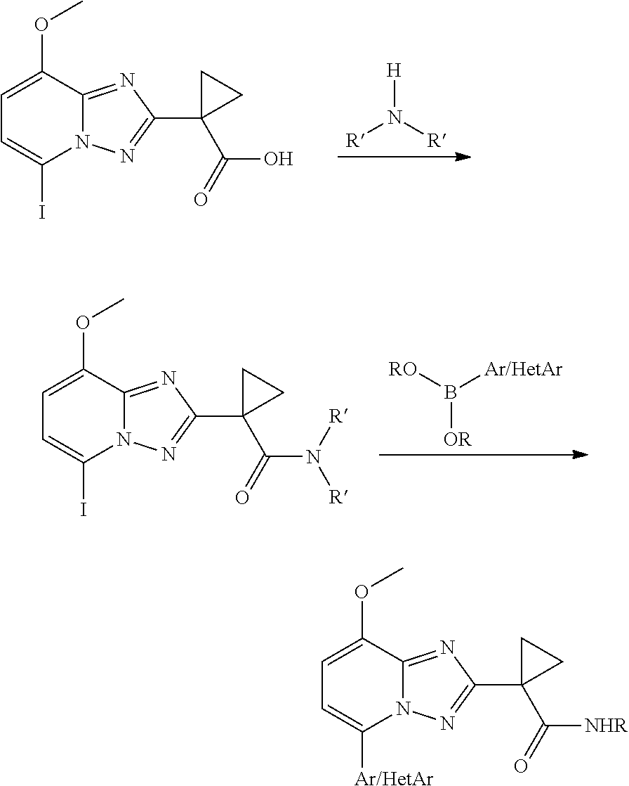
C1=C(OC)C2=NC(C3(C(O)=O)CC3)=NN2C(I)=C1.[H]N([R])[R].C1=C(OC)C2=NC(C3(C(N([R])[R])=O)CC3)=NN2C(I)=C1.B([OR])([RO])[Ar/HetAr].C1=C(OC)C2=NC(C3(C([NHR])=O)CC3)=NN2C([Ar/HetAr])=C1
